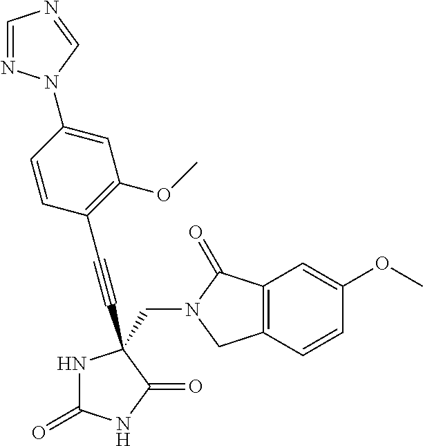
C(#CC1(CN2C(=O)C3=C(C=CC(OC)=C3)C2)NC(=O)NC1=O)C1=C(OC)C=C(N2N=CN=C2)C=C1
